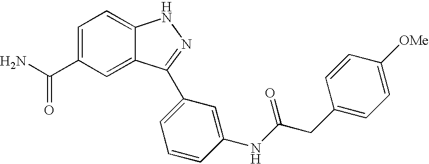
C(C1=CC=C2C(=C1)C(C1=CC=CC(NC(CC3=CC=C([OMe])C=C3)=O)=C1)=NN2)(N)=O
